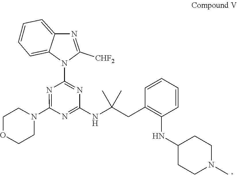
N1(C2=NC(N3C([CHF2])=NC4=CC=CC=C34)=NC(NC(CC3=C(NC4CCN(C)CC4)C=CC=C3)(C)C)=N2)CCOCC1
